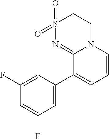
C1=C(C2=CC=CN3C2=NS(=O)(=O)CC3)C=C(F)C=C1F
